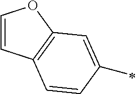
C1=CC2=C(O1)C=C(C)C=C2
